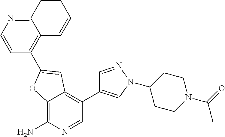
C12=C(N)N=CC(C3=CN(C4CCN(C(C)=O)CC4)N=C3)=C1C=C(C1=C3C(=NC=C1)C=CC=C3)O2
